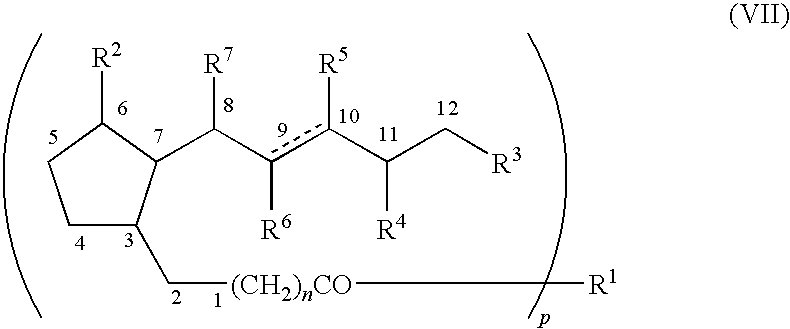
C1C(C[(CH2)nCO][R1])C(C(c(c(C(C[R3])[R4])[R5])[R6])[R7])C([R2])C1
